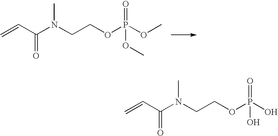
C=CC(N(CCOP(OC)(=O)OC)C)=O.C=CC(N(CCOP(O)(=O)O)C)=O
